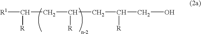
[R1]C(CC(CC(CO)[R])[R])[R]
